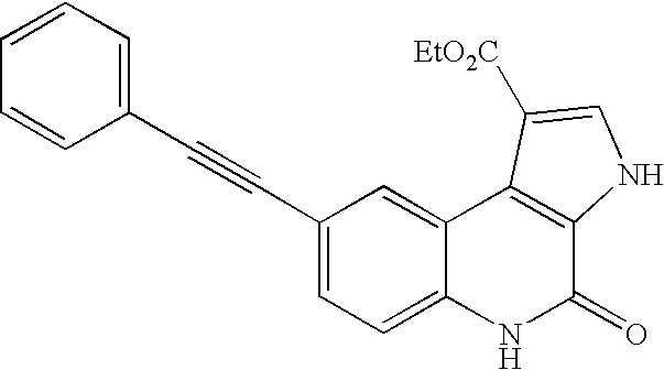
C1(C#CC2=CC=CC=C2)=CC=C2C(=C1)C1=C(C(=O)N2)NC=C1[EtO2C]
